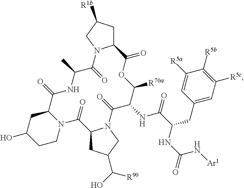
C1C([R1b])CN2C1C(=O)OC([R70a])C(NC(=O)C(NC(=O)N[Ar1])CC1=CC([R5c])=C([R5b])C([R5a])=C1)C(=O)N1C(CC(C(O)[R90])C1)C(=O)N1C(C(=O)NC(C)C2=O)CC(O)CC1
